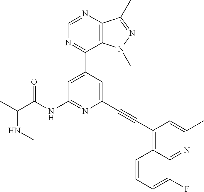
N(C)C(C)C(NC1=NC(C#CC2=C3C(=NC(C)=C2)C(F)=CC=C3)=CC(C2=NC=NC3=C2N(C)N=C3C)=C1)=O
